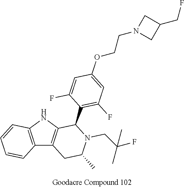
C12=C(NC3=C1CC(C)N(CC(C)(F)C)C3C1=C(F)C=C(OCCN3CC(CF)C3)C=C1F)C=CC=C2
